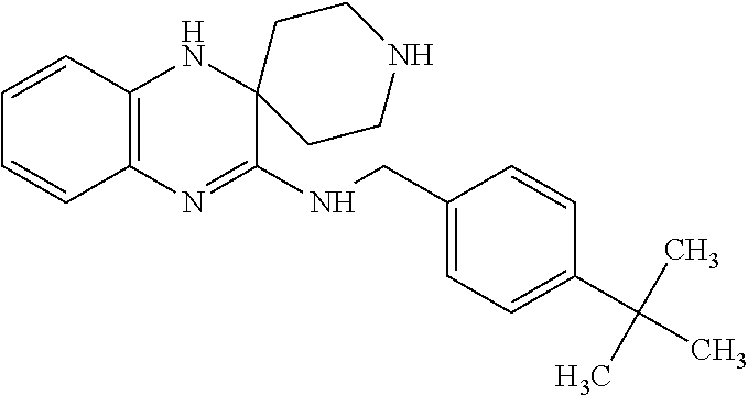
C12=C(N=C(NCC3=CC=C(C(C)(C)C)C=C3)C3(N1)CCNCC3)C=CC=C2
